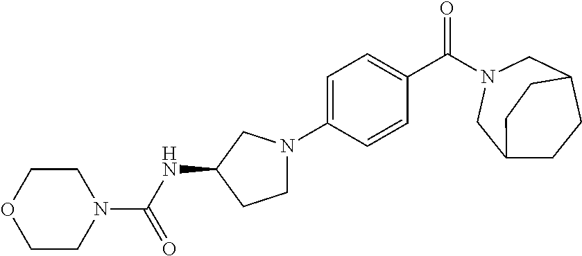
C1=C(N2CCC(NC(N3CCOCC3)=O)C2)C=CC(C(=O)N2CC3CCC(C2)CC3)=C1
